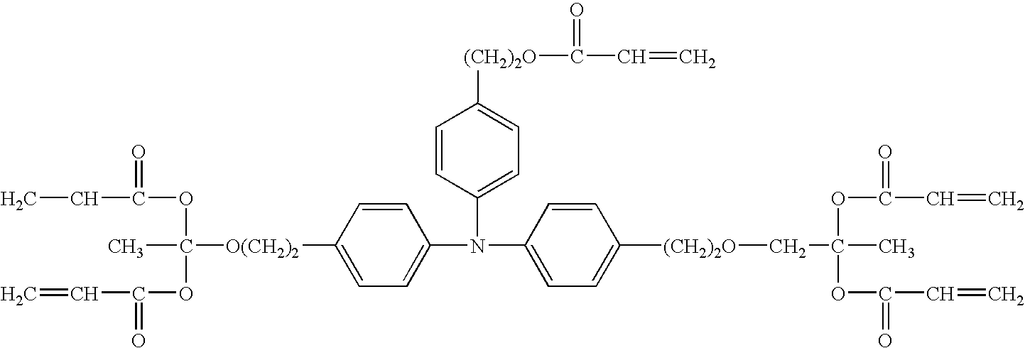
[O(CH2)2](C1=CC=C(N(C2=CC=C([(CH2)2O]CC(C)(OC(=O)C=C)OC(=O)C=C)C=C2)C2=CC=C([(CH2)2O]C(C=C)=O)C=C2)C=C1)C(C)(OC(CC)=O)OC(=O)C=C
